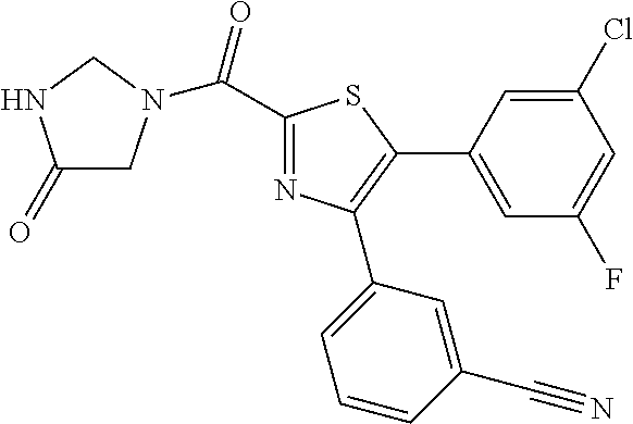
C1(C(=O)N2CC(=O)NC2)=NC(C2=CC=CC(C#N)=C2)=C(C2=CC(F)=CC(Cl)=C2)S1
